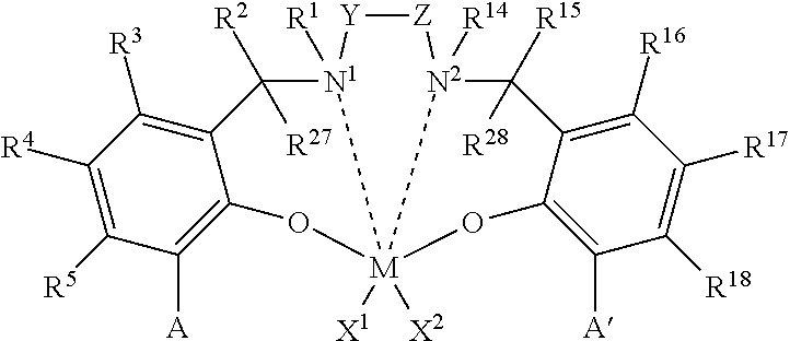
C12=C([R3])C([R4])=C([R5])C([A])=C1O[M]13([X1])([X2])[N1]([R1])(C2([R2])[R27])[Y][Z][N2]1([R14])C([R15])([R28])C1=C([R16])C([R17])=C([R18])C([A])=C1O3
